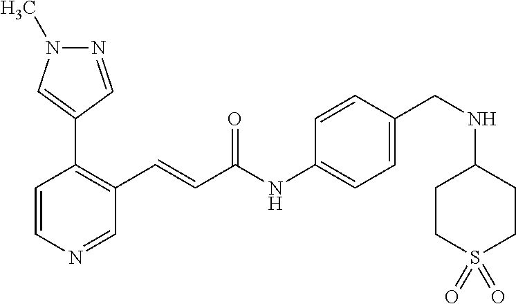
C1=CN=CC(C=CC(=O)NC2=CC=C(CNC3CCS(=O)(=O)CC3)C=C2)=C1C1=CN(C)N=C1
